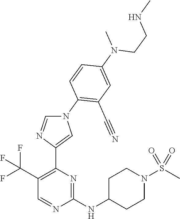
C1C(NC2=NC(C3=CN(C4=C(C#N)C=C(N(C)CCNC)C=C4)C=N3)=C(C(F)(F)F)C=N2)CCN(S(=O)(=O)C)C1
